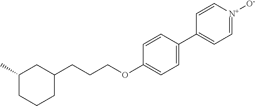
C1(C)CCCC(CCCOC2=CC=C(C3=CC=[N+]([O-])C=C3)C=C2)C1
